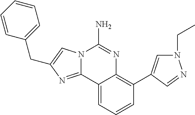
C12=NC(CC3=CC=CC=C3)=CN1C(N)=NC1=C(C3=CN(CC)N=C3)C=CC=C21
